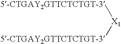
[5-CTGAY2GTTCTCTGT-3][X1][5-CTGAY2GTTCTCTGT-3]
